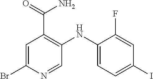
C1=C(Br)N=CC(NC2=CC=C(I)C=C2F)=C1C(=O)N
